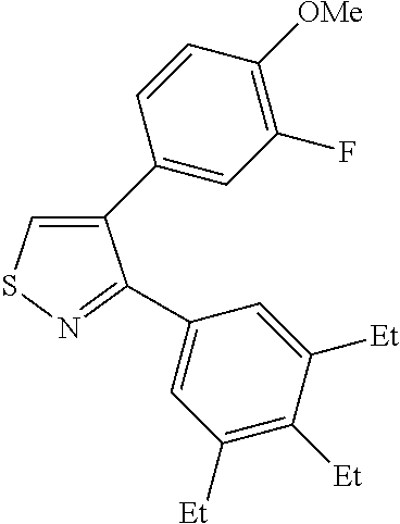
C1(C2=CC(F)=C([OMe])C=C2)=CSN=C1C1=CC([Et])=C([Et])C([Et])=C1
